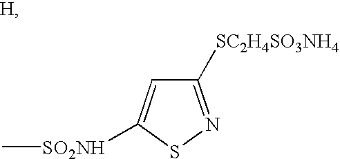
C1([SC2H4SO3NH4])=NSC([SO2NH]C)=C1
